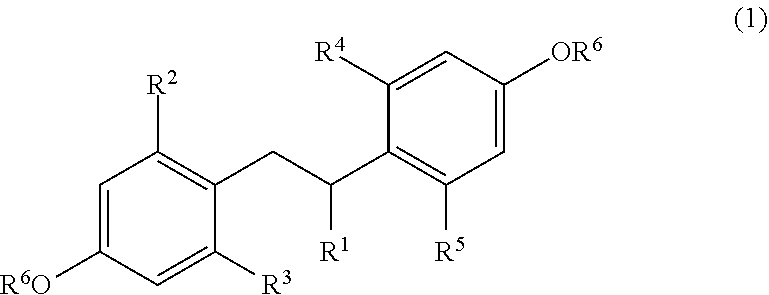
[R1]C(CC1=C([R2])C=C([R6O])C=C1[R3])C1=C([R5])C=C([OR6])C=C1[R4]
